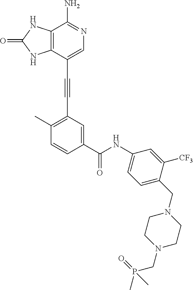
C12=C(C(C#CC3=C(C)C=CC(C(NC4=CC=C(CN5CCN(CP(C)(=O)C)CC5)C([CF3])=C4)=O)=C3)=CN=C1N)NC(=O)N2
